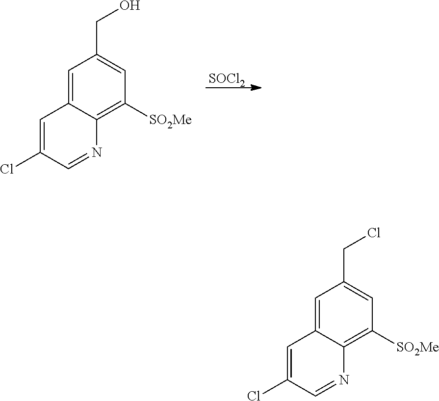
[SOCl2].C1=C(Cl)C=NC2=C([SO2Me])C=C(CO)C=C12.C1=C(Cl)C=NC2=C([SO2Me])C=C(CCl)C=C12
